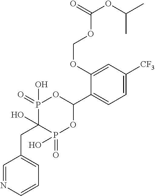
C1=C([CF3])C=C(OCOC(OC(C)C)=O)C(C2OP(=O)(O)C(O)(CC3=CC=CN=C3)P(=O)(O)O2)=C1
